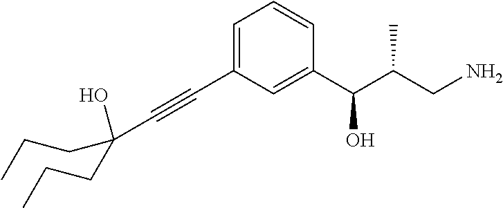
C1(C(C(CN)C)O)=CC(C#CC(O)(CCC)CCC)=CC=C1
